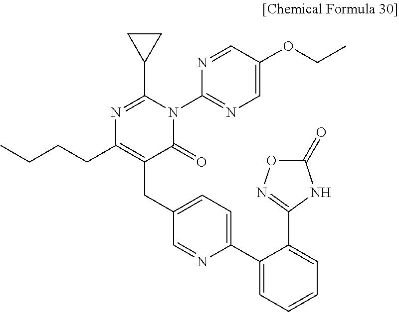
N1=C(C2CC2)N(C2=NC=C(OCC)C=N2)C(=O)C(CC2=CC=C(C3=CC=CC=C3C3=NOC(=O)N3)N=C2)=C1CCCC
